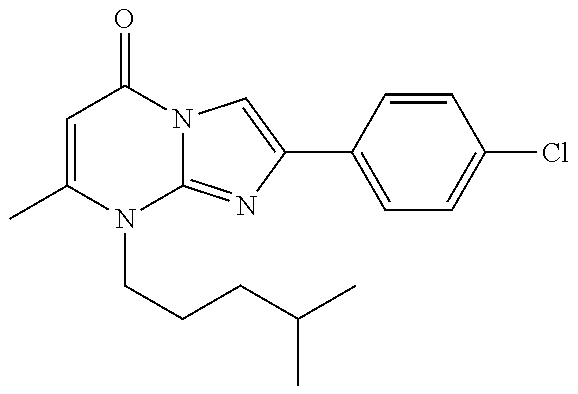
C1=C(C)N(CCCC(C)C)C2=NC(C3=CC=C(Cl)C=C3)=CN2C1=O
